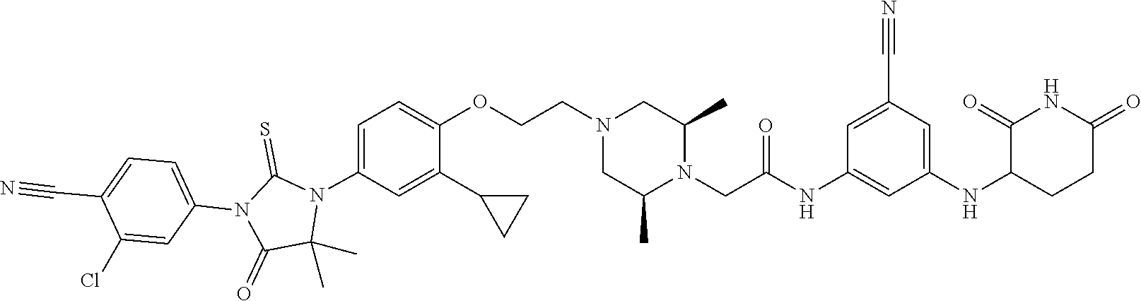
C1(C)(C)N(C2=CC=C(OCCN3CC(C)N(CC(NC4=CC(NC5C(=O)NC(=O)CC5)=CC(C#N)=C4)=O)C(C)C3)C(C3CC3)=C2)C(=S)N(C2=CC=C(C#N)C(Cl)=C2)C1=O
